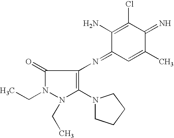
C1(=O)N(CC)N(CC)C(N2CCCC2)=C1N=C1C=C(C)C(=N)C(Cl)=C1N
